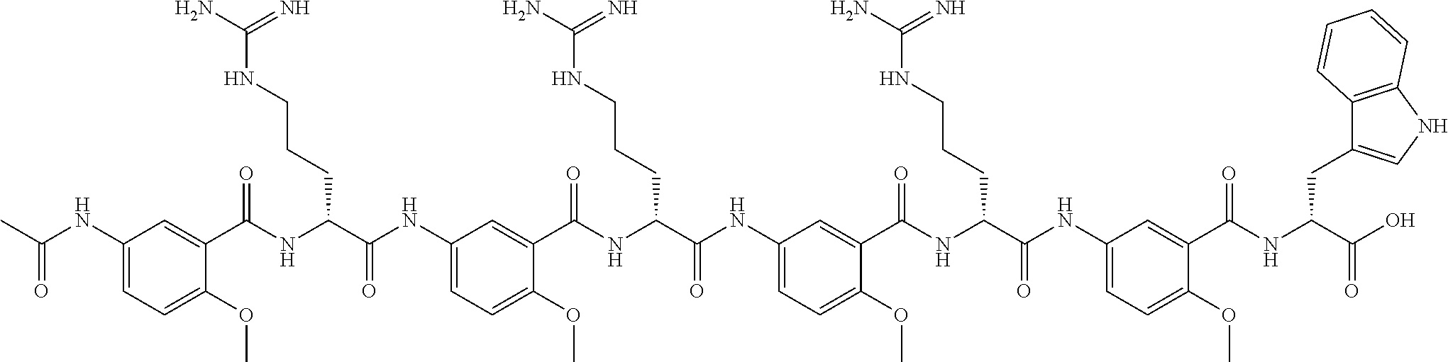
C1(NC(=O)C)=CC=C(OC)C(C(NC(C(NC2=CC=C(OC)C(C(NC(C(NC3=CC=C(OC)C(C(NC(C(NC4=CC=C(OC)C(C(NC(C(O)=O)CC5=CNC6=C5C=CC=C6)=O)=C4)=O)CCCNC(N)=N)=O)=C3)=O)CCCNC(N)=N)=O)=C2)=O)CCCNC(N)=N)=O)=C1
